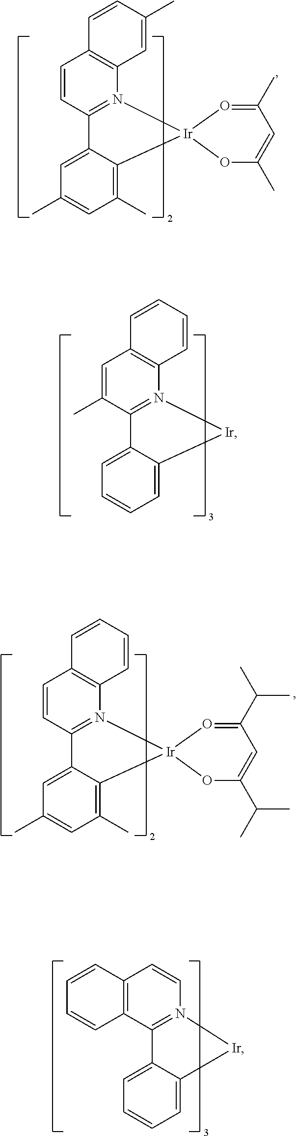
C12=C(N3=C(C=C1)C1=CC(C)=CC(C)=C1[Ir]31O=C(C)C=C(C)O1)C=C(C)C=C2.C12=C(N3=C(C(C)=C1)C1=CC=CC=C1[Ir]3)C=CC=C2.C12=C(N3=C(C=C1)C1=CC(C)=CC(C)=C1[Ir]31O=C(C(C)C)C=C(C(C)C)O1)C=CC=C2.C1=CN2=C(C3=C1C=CC=C3)C1=CC=CC=C1[Ir]2
